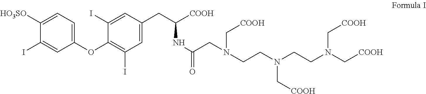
C1([HO3SO])=CC=C(OC2=C(I)C=C(CC(NC(CN(CCN(CCN(C[COOH])C[COOH])C[COOH])C[COOH])=O)[COOH])C=C2I)C=C1I
